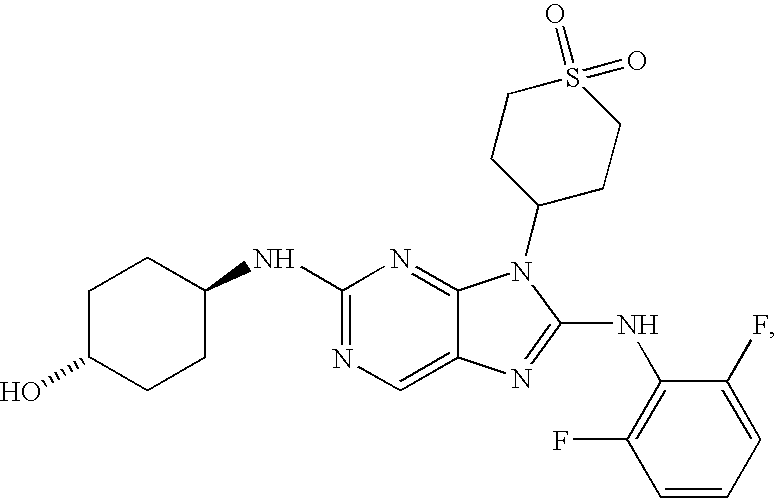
C1CC(NC2=NC=C3C(=N2)N(C2CCS(=O)(=O)CC2)C(NC2=C(F)C=CC=C2F)=N3)CCC1O
